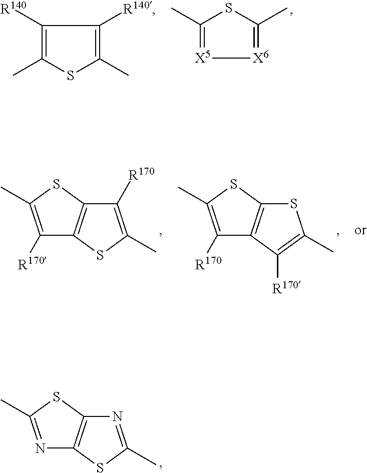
CC1=[X5][X6]=C(C)S1.CC1=C([R140])C([R140])=C(C)S1.C1([R170])=C(C)SC2=C1SC(C)=C2[R170].C1([R170])=C(C)SC2=C1C([R170])=C(C)S2.N1=C(C)SC2=C1SC(C)=N2
